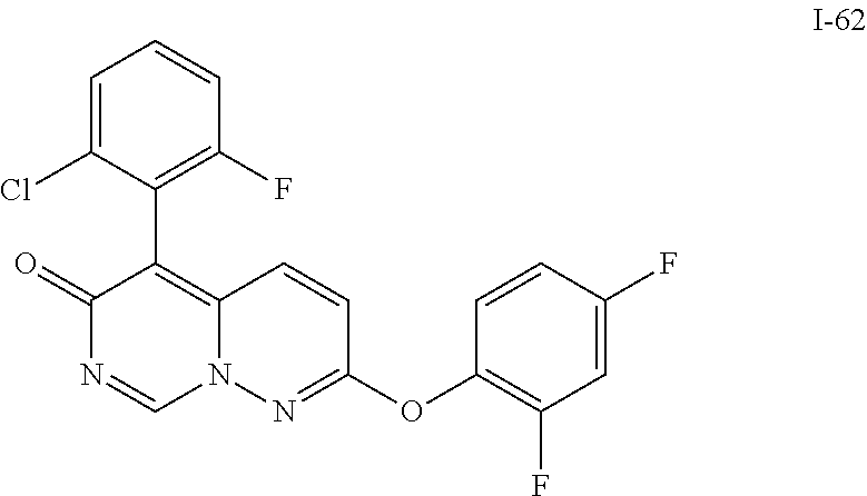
C1=C(Cl)C(C2=C3N(C=NC2=O)N=C(OC2=C(F)C=C(F)C=C2)C=C3)=C(F)C=C1
